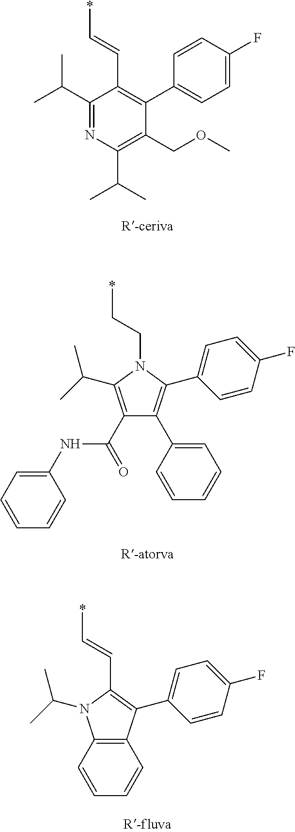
C1(C(C)C)=NC(C(C)C)=C(COC)C(C2=CC=C(F)C=C2)=C1C=C*.C1(C(=O)NC2=CC=CC=C2)=C(C(C)C)N(CC*)C(C2=CC=C(F)C=C2)=C1C1=CC=CC=C1.C12=C(C(C3=CC=C(F)C=C3)=C(C=C*)N1C(C)C)C=CC=C2
